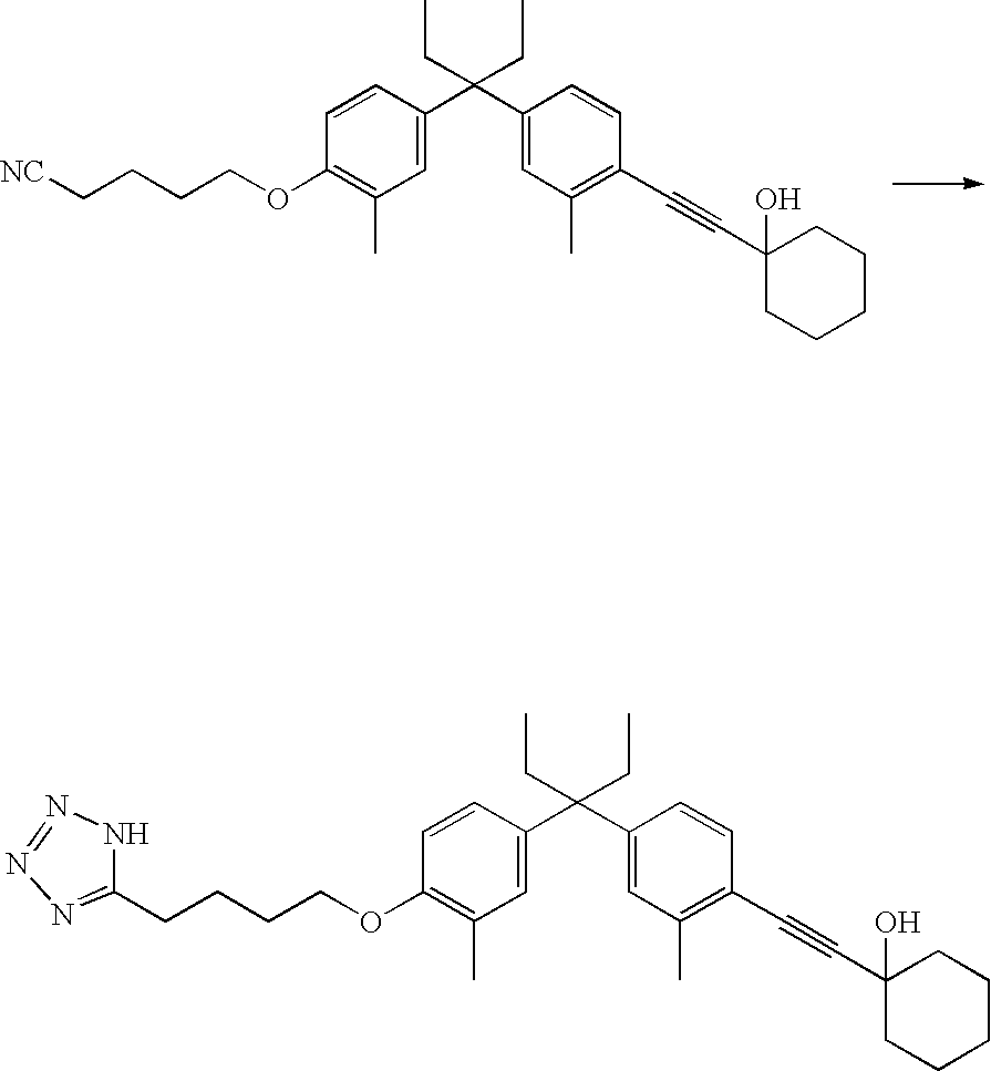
C1=CC(C(C2=CC(C)=C(C#CC3(O)CCCCC3)C=C2)(CC)CC)=CC(C)=C1OCCCC[NC].C1=CC(C(C2=CC(C)=C(C#CC3(O)CCCCC3)C=C2)(CC)CC)=CC(C)=C1OCCCCC1=NN=NN1
